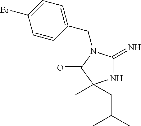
N1C(=N)N(CC2=CC=C(Br)C=C2)C(=O)C1(C)CC(C)C
